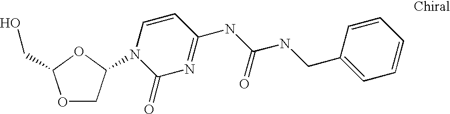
O1CC(N2C(=O)N=C(NC(NCC3=CC=CC=C3)=O)C=C2)OC1CO
